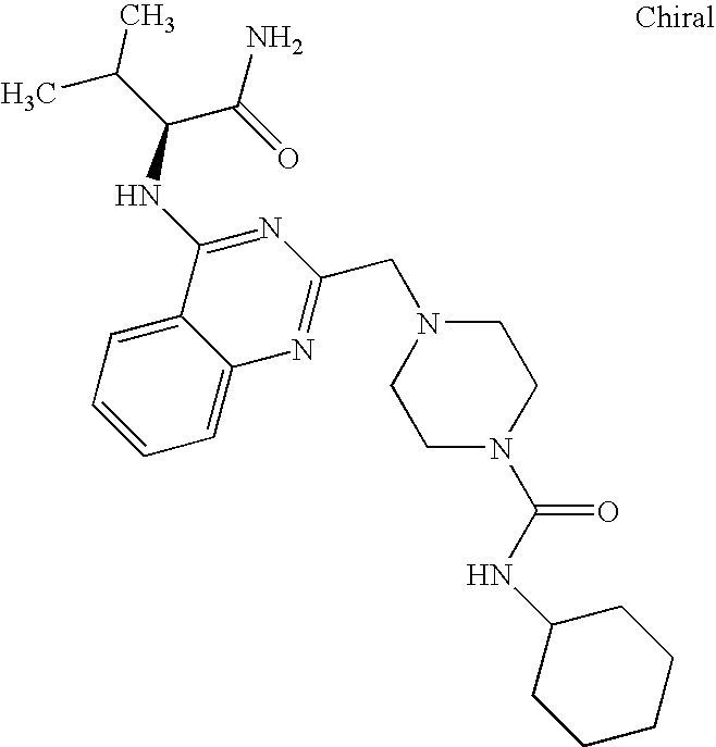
C1=C2C(=CC=C1)C(NC(C(C)C)C(=O)N)=NC(CN1CCN(C(NC3CCCCC3)=O)CC1)=N2
